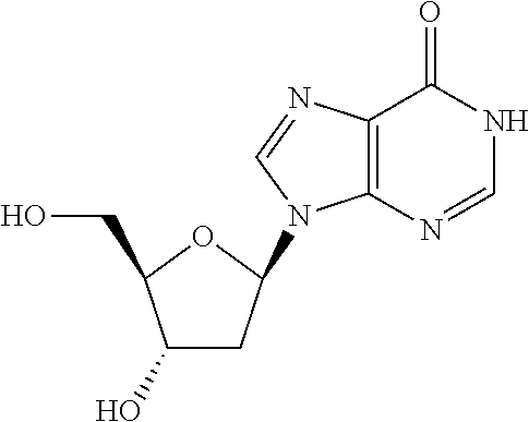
C12=C(N=CNC1=O)N(C1CC(O)C(CO)O1)C=N2
